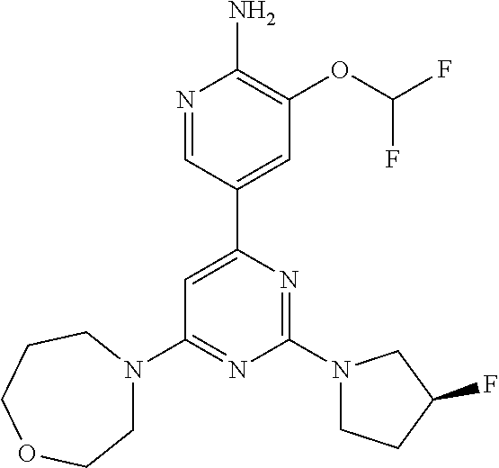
N1=CC(C2=CC(N3CCOCCC3)=NC(N3CCC(F)C3)=N2)=CC(OC(F)F)=C1N
